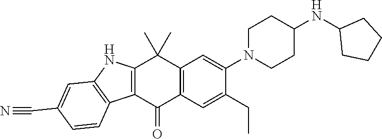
C12=C(C(=O)C3=C(C1(C)C)C=C(N1CCC(NC4CCCC4)CC1)C(CC)=C3)C1=C(N2)C=C(C#N)C=C1
